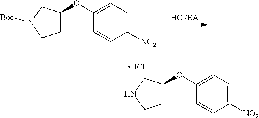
C1(OC2=CC=C([NO2])C=C2)CCNC1.Cl.C1(OC2=CC=C([NO2])C=C2)CCN([Boc])C1
